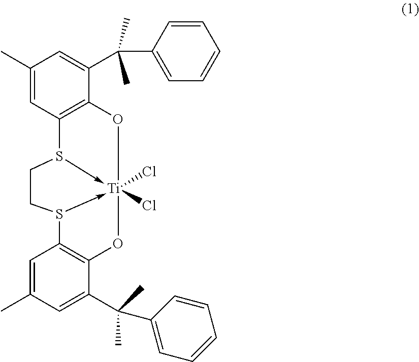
C1(C)=CC2=C(C(C(C3=CC=CC=C3)(C)C)=C1)O[Ti]13(Cl)(Cl)-S2CCS->1C1=C(O3)C(C(C)(C)C2=CC=CC=C2)=CC(C)=C1
